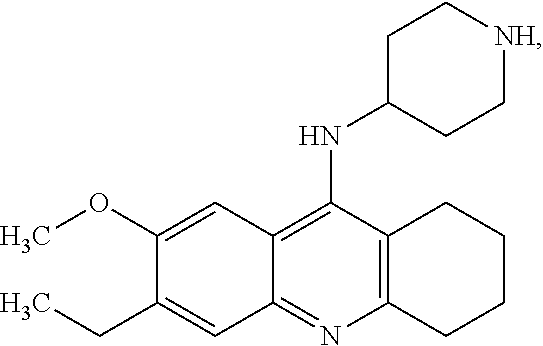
C12=C(N=C3C(=C1NC1CC[NH]CC1)C=C(OC)C(CC)=C3)CCCC2
